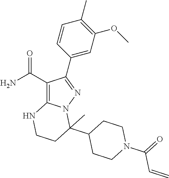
C1(C(N)=O)=C2N(N=C1C1=CC(OC)=C(C)C=C1)C(C1CCN(C(=O)C=C)CC1)(C)CCN2
